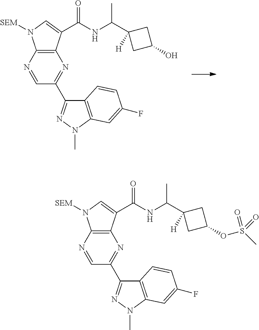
C1(C2=NN(C)C3=C2C=CC(F)=C3)=NC2=C(N([SEM])C=C2C(NC(C2([H])CC(O)C2)C)=O)N=C1.C1(C2=NN(C)C3=C2C=CC(F)=C3)=NC2=C(N([SEM])C=C2C(NC(C2([H])CC(OS(C)(=O)=O)C2)C)=O)N=C1
